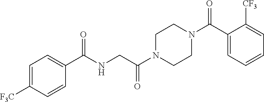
C1=C([F3C])C=CC(C(NCC(N2CCN(C(=O)C3=CC=CC=C3[CF3])CC2)=O)=O)=C1
